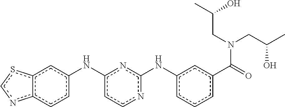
c12ccc(Nc3ccnc(Nc4cccc(C(=O)N(CC(C)O)CC(C)O)c4)n3)cc1scn2
